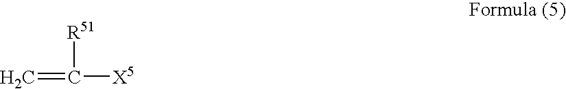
C=C([X5])[R51]
